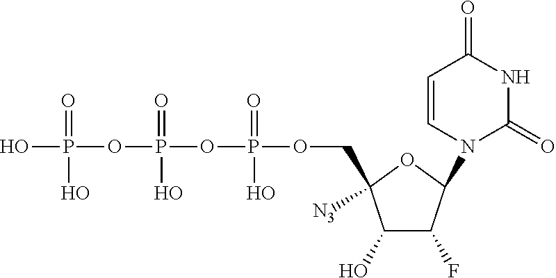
OP(=O)(OP(=O)(O)OP(=O)(O)OCC1([N3])C(O)C(F)C(N2C(=O)NC(=O)C=C2)O1)O
